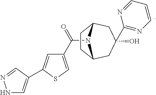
N1C=C(C2=CC(C(=O)N3C4CCC3CC(O)(C3=NC=CC=N3)C4)=CS2)C=N1
